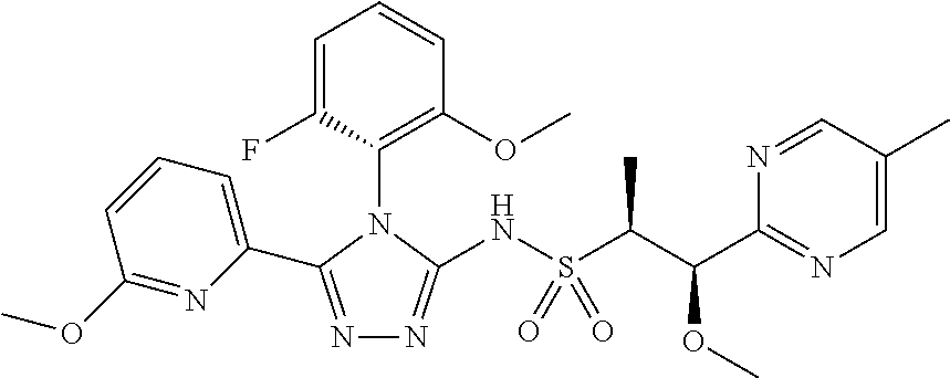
C1=C(F)C(N2C(C3=CC=CC(OC)=N3)=NN=C2NS(C(C(C2=NC=C(C)C=N2)OC)C)(=O)=O)=C(OC)C=C1
